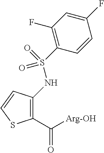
C1(C([Arg-OH])=O)=C(NS(C2=C(F)C=C(F)C=C2)(=O)=O)C=CS1
